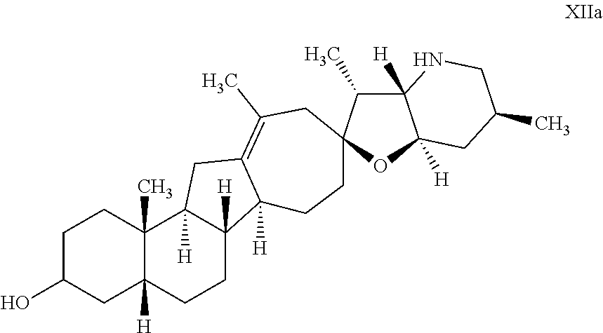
C1C(O)CC2([H])C(C)(C1)C1([H])C([H])(CC2)C2([H])C(=C(C)CC3(CC2)C(C)C2([H])C([H])(O3)CC(C)CN2)C1
